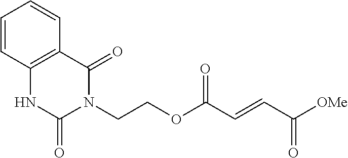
C(COC(C=CC([OMe])=O)=O)N1C(=O)C2=C(NC1=O)C=CC=C2
